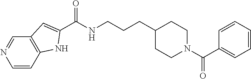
C1=NC=CC2=C1C=C(C(NCCCC1CCN(C(=O)C3=CC=CC=C3)CC1)=O)N2
